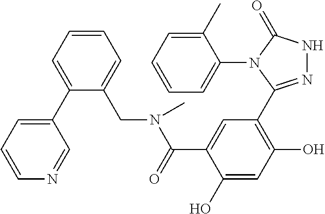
C1(C2=CC=CC=C2CN(C(=O)C2=CC(C3=NNC(=O)N3C3=CC=CC=C3C)=C(O)C=C2O)C)=CC=CN=C1
